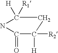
C1([H])([R1])CC([R2])([H])C(=O)N1
